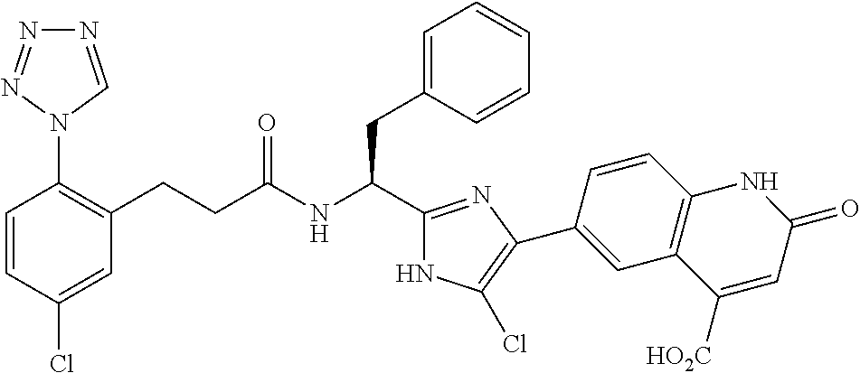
C(NC(CC1=CC=CC=C1)C1=NC(C2=CC3=C(C=C2)NC(=O)C=C3[HO2C])=C(Cl)N1)(=O)CCC1=C(N2N=NN=C2)C=CC(Cl)=C1
